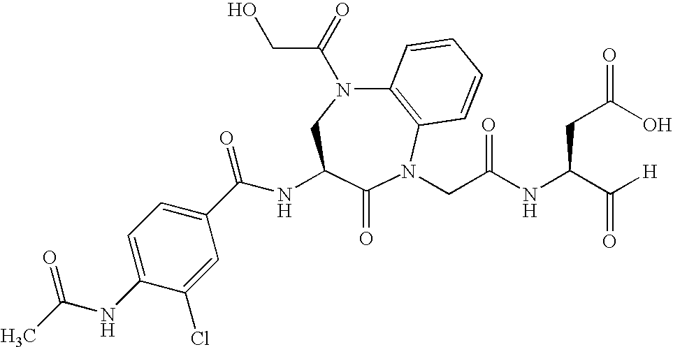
C12=C(N(CC(NC(C([H])=O)CC(=O)O)=O)C(=O)C(NC(C3=CC=C(NC(C)=O)C(Cl)=C3)=O)CN1C(=O)CO)C=CC=C2
